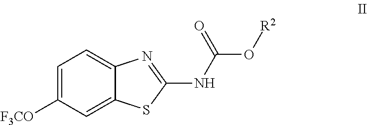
C1=C([F3CO])C=C2C(=C1)N=C(NC(=O)O[R2])S2
